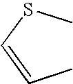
CC=CSC
